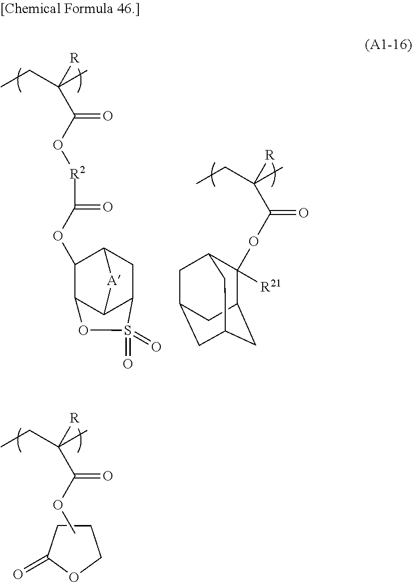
C1(=O)OCCC1.C(C([R])(CC)C)(=O)OC.O(C(C([R])(CC)C)=O)[R2]C(=O)OC1C2C3C(CC1[A]3)S(=O)(=O)O2.C1(OC(C([R])(CC)C)=O)([R21])C2CC3CC(CC1C3)C2
